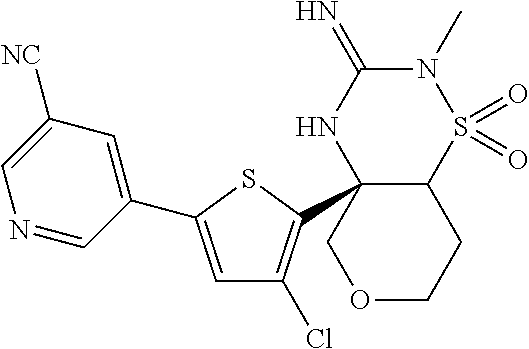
C12C(C3=C(Cl)C=C(C4=CC([NC])=CN=C4)S3)(NC(=N)N(C)S1(=O)=O)COCC2
